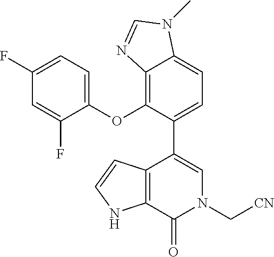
C1(OC2=C3C(=CC=C2C2=CN(C[CN])C(=O)C4=C2C=CN4)N(C)C=N3)=CC=C(F)C=C1F
